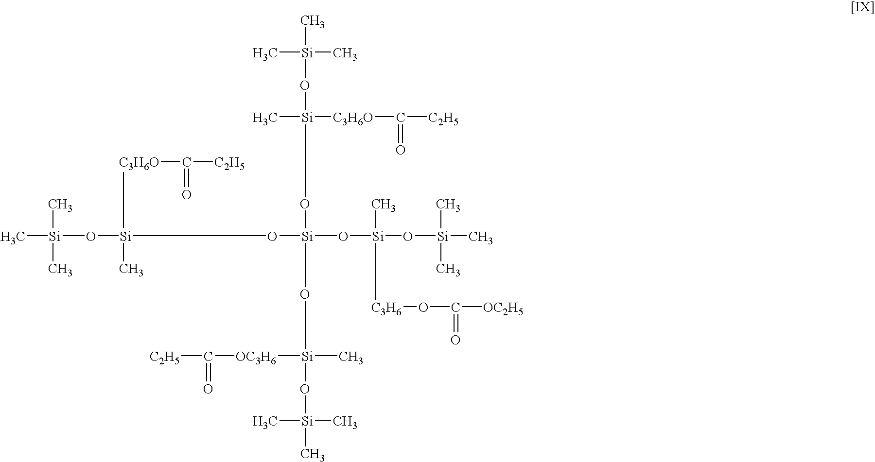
C[Si](C)(C)O[Si](C)([C3H6O]C(=O)[C2H5])O[Si](O[Si](C)([C3H6]OC(=O)[OC2H5])O[Si](C)(C)C)(O[Si](O[Si](C)(C)C)([C3H6O]C(=O)[C2H5])C)O[Si](O[Si](C)(C)C)(C)[OC3H6]C(=O)[C2H5]
